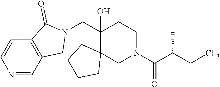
C1(CN2C(=O)C3=C(C2)C=NC=C3)(O)C2(CN(C(C(C[CF3])C)=O)CC1)CCCC2
